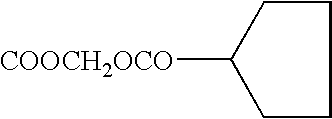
C1CCCC1[COOCH2OCO]
